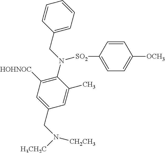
C1=CC(CN(C2=C([HOHNOC])C=C(CN([H3CH2C])[CH2CH3])C=C2C)[SO2]C2=CC=C([OCH3])C=C2)=CC=C1
